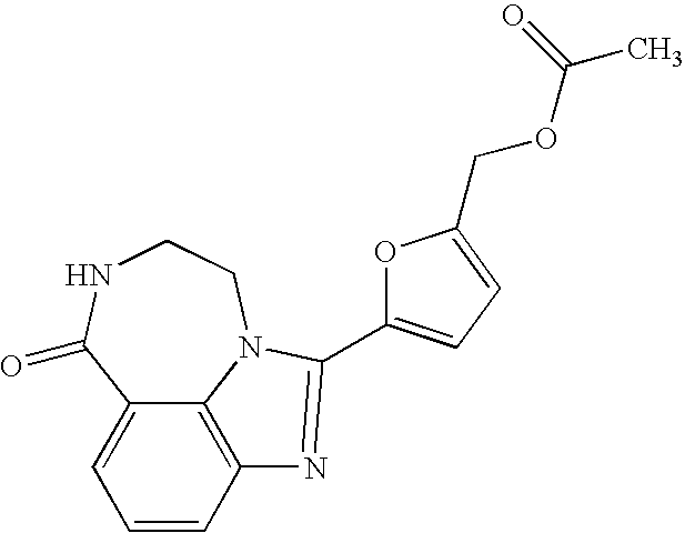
C1=CC2=C3C(=C1)C(=O)NCCN3C(C1=CC=C(COC(C)=O)O1)=N2
